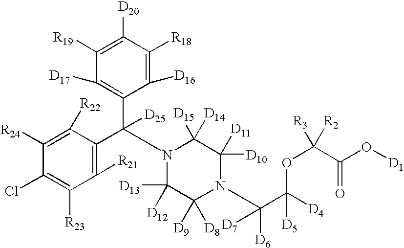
C1([R24])=C([R22])C(C(C2=C([D17])C([R19])=C([D20])C([R18])=C2[D16])([D25])N2C([D13])([D12])C([D9])([D8])N(C(C([D4])(OC([R2])([R3])C(O[D1])=O)[D5])([D6])[D7])C([D10])([D11])C2([D15])[D14])=C([R21])C([R23])=C1Cl
